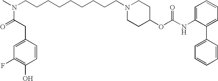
C1=CC(CC(N(C)CCCCCCCCCN2CCC(OC(NC3=CC=CC=C3C3=CC=CC=C3)=O)CC2)=O)=CC(F)=C1O
